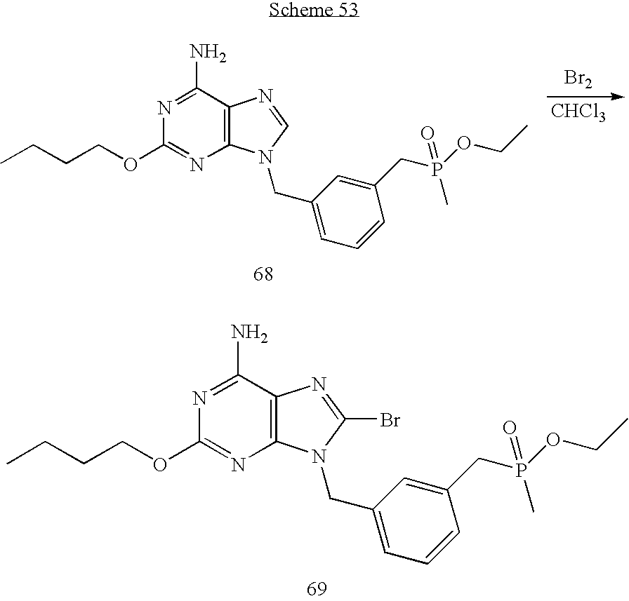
C12=C(C(N)=NC(OCCCC)=N1)N=CN2CC1=CC=CC(CP(OCC)(=O)C)=C1.[Br2].[CHCl3].C12=C(C(N)=NC(OCCCC)=N1)N=C(Br)N2CC1=CC=CC(CP(OCC)(=O)C)=C1
